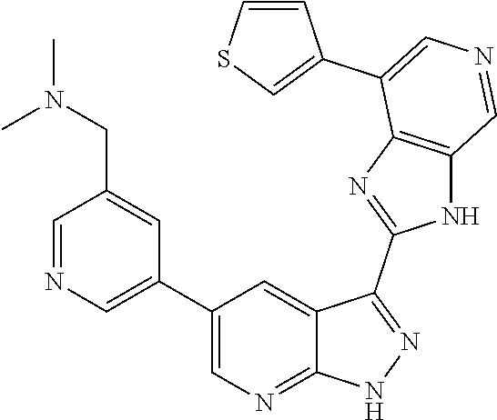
C1(C2=CN=CC(CN(C)C)=C2)=CN=C2C(=C1)C(C1=NC3=C(N1)C=NC=C3C1=CSC=C1)=NN2
